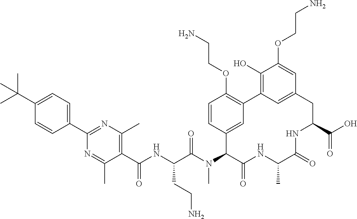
C1(C(C)(C)C)=CC=C(C2=NC(C)=C(C(NC(C(N(C3C(=O)NC(C)C(=O)NC(C(=O)O)CC4=CC(=C(O)C(OCCN)=C4)C4=C(OCCN)C=CC3=C4)C)=O)CCN)=O)C(C)=N2)C=C1
